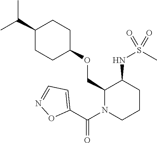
C(C)(C)C1CCC(OCC2N(C(C3=CC=NO3)=O)CCCC2NS(C)(=O)=O)CC1
